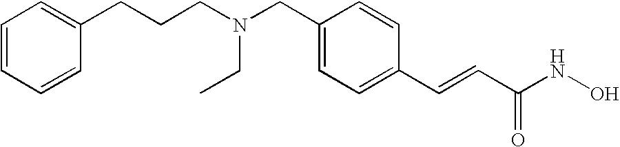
C1=CC=CC(CCCN(CC2=CC=C(C=CC(=O)NO)C=C2)CC)=C1
